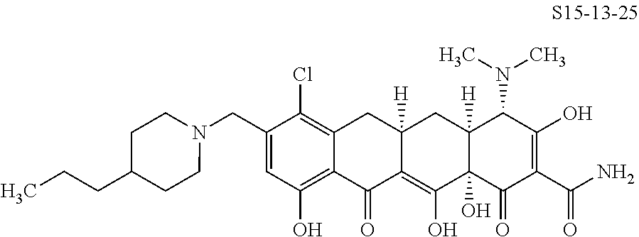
C1(CN2CCC(CCC)CC2)=CC(O)=C2C(=C1Cl)CC1([H])C(=C(O)C3(O)C([H])(C1)C(N(C)C)C(O)=C(C(N)=O)C3=O)C2=O
